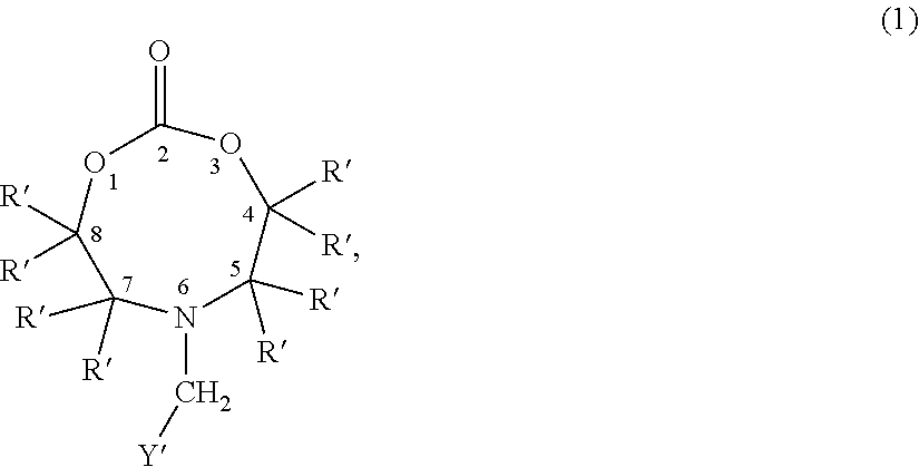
O1C(=O)OC([R])([R])C([R])([R])N(C[Y])C([R])([R])C1([R])[R]
